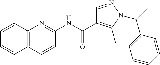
C12=C(C=CC(NC(C3=C(C)N(C(C)C4=CC=CC=C4)N=C3)=O)=N1)C=CC=C2
